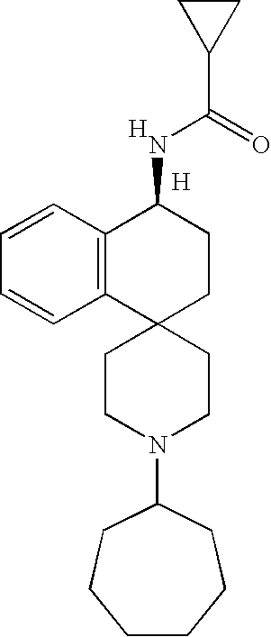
C12=C(C=CC=C1)C(NC(C1CC1)=O)CCC21CCN(C2CCCCCC2)CC1.[H].[H]
